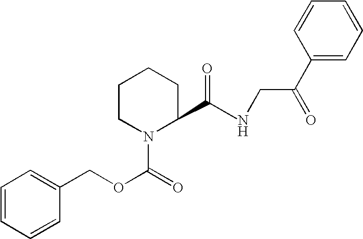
NCC(=O)C1=CC=CC=C1.C1=CC=CC(COC(=O)N2CCCCC2C(=O)C)=C1
